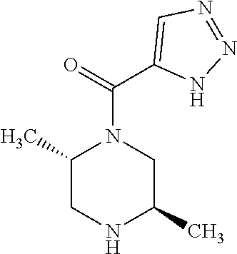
C1(C)CNC(C)CN1C(C1=CN=NN1)=O
